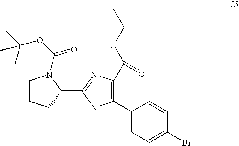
C1CCC(C2=NC(C(OCC)=O)=C(C3=CC=C(Br)C=C3)N2)N1C(OC(C)(C)C)=O
